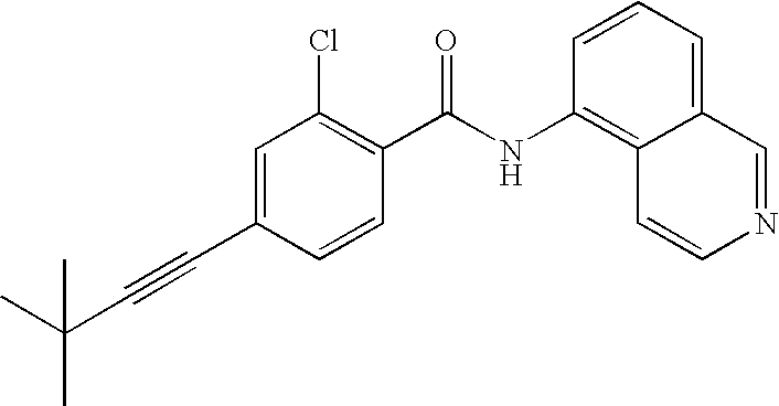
C1(C#CC(C)(C)C)=CC(Cl)=C(C(NC2=C3C(=CC=C2)C=NC=C3)=O)C=C1
